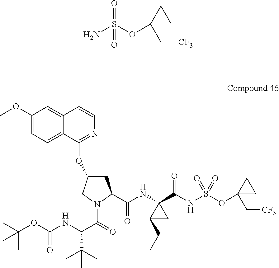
O=S(OC1(C[CF3])CC1)(N)=O.C12=CC=C(OC)C=C1C=CN=C2OC1CC(C(NC2(C(NS(=O)(=O)OC3(C[CF3])CC3)=O)CC2CC)=O)N(C(=O)C(NC(OC(C)(C)C)=O)C(C)(C)C)C1
